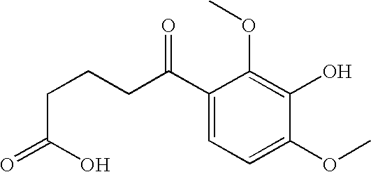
C1(C(CCCC(=O)O)=O)=CC=C(OC)C(O)=C1OC
